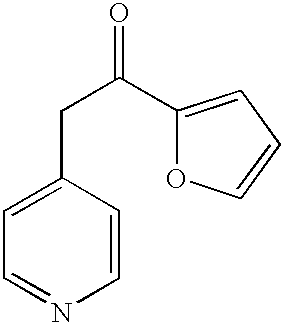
C1=CC(CC(=O)C2=CC=CO2)=CC=N1
